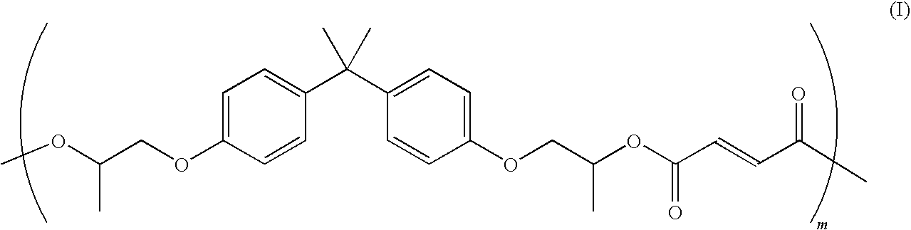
C1(OCC(OC(C=CC(C)=O)=O)C)=CC=C(C(C2=CC=C(OCC(OC)C)C=C2)(C)C)C=C1
